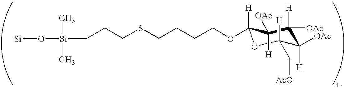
[Si]O[Si](CCCSCCCCOC1([H])OC(C[AcO])([H])C([H])([OAc])C([H])([OAc])C1([H])[OAc])(C)C
